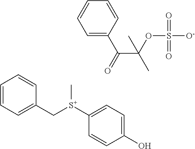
C1([S+](CC2=CC=CC=C2)C)=CC=C(O)C=C1.C1=C(C(=O)C(OS([O-])(=O)=O)(C)C)C=CC=C1
